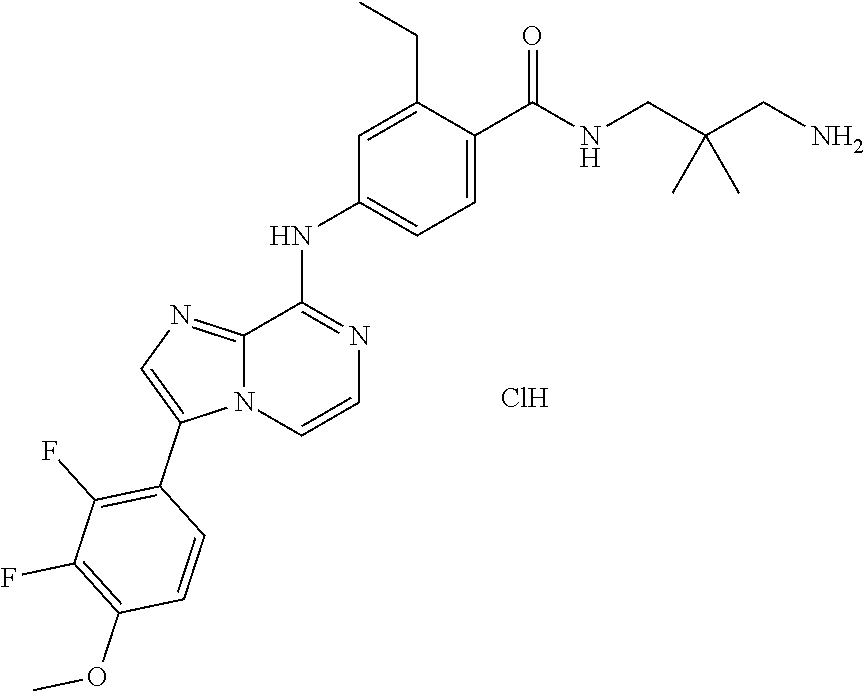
C1=CN=C(NC2=CC=C(C(NCC(CN)(C)C)=O)C(CC)=C2)C2=NC=C(C3=C(F)C(F)=C(OC)C=C3)N12.Cl
